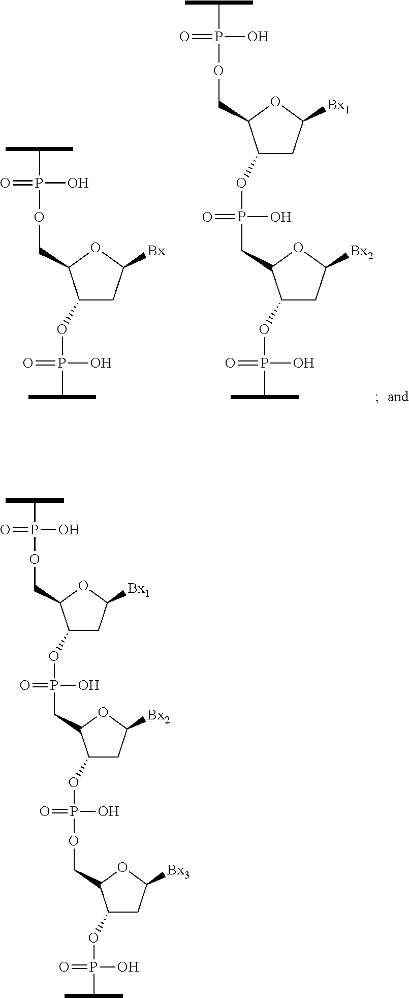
C1(OP(=O)(O)CC2C(OP(=O)(O)C(C)C)CC([Bx2])O2)CC([Bx1])OC1COP(=O)(C(C)C)O.C1(OP(=O)(O)C(C)C)CC([Bx])OC1COP(=O)(C(C)C)O.C1(OP(=O)(O)CC2C(OP(=O)(O)OCC3C(OP(=O)(O)C(C)C)CC([Bx3])O3)CC([Bx2])O2)CC([Bx1])OC1COP(=O)(C(C)C)O
